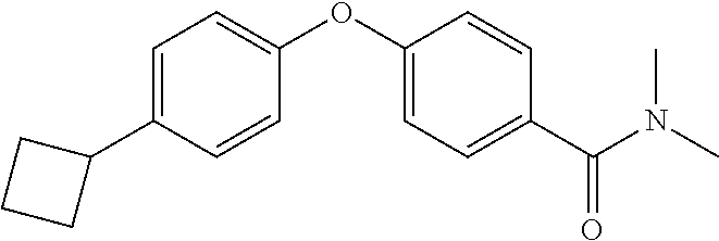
C1=C(C2CCC2)C=CC(OC2=CC=C(C(N(C)C)=O)C=C2)=C1
